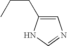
C1=C(CCC)NC=N1
